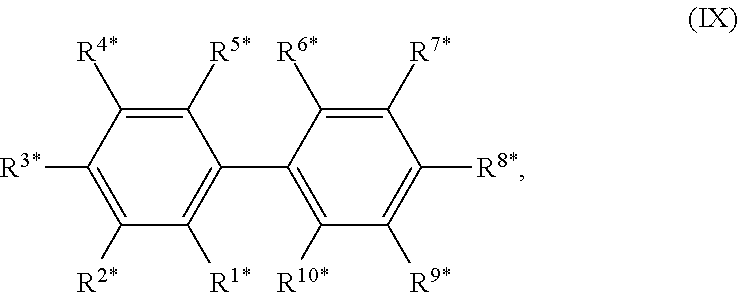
C1([R5*])=C([R4*])C([R3*])=C([R2*])C([R1*])=C1C1=C([R10*])C([R9*])=C([R8*])C([R7*])=C1[R6*]
